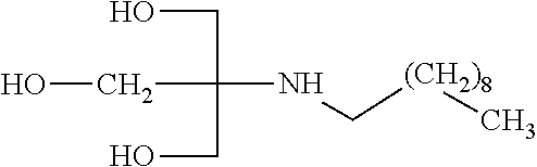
N(C[(CH2)8]C)C(CO)(CO)CO
